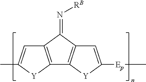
C12=C([Y]C(C)=C1)C1=C(C2=N[RB])C=C([Ep]C)[Y]1
